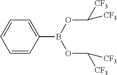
C1=CC(B(OC([CF3])[CF3])OC([CF3])[CF3])=CC=C1
